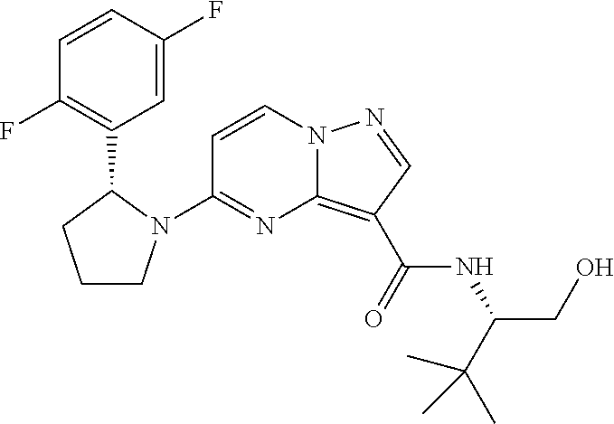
C1(N2CCCC2C2=C(F)C=CC(F)=C2)=NC2=C(C(=O)NC(CO)C(C)(C)C)C=NN2C=C1
